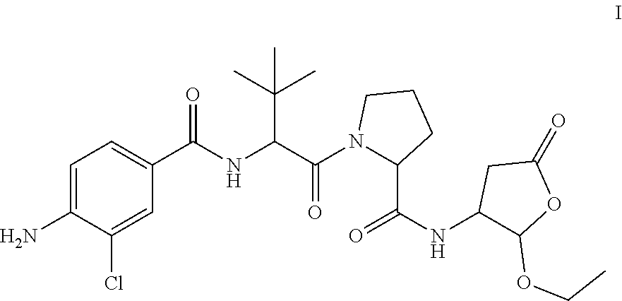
C1=C(N)C(Cl)=CC(C(NC(C(N2C(C(=O)NC3C(OCC)OC(=O)C3)CCC2)=O)C(C)(C)C)=O)=C1
